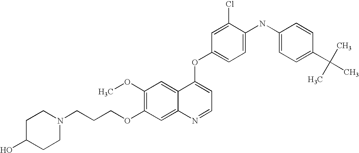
C1(Cl)=CC(OC2=CC=NC3=CC(OCCCN4CCC(O)CC4)=C(OC)C=C23)=CC=C1NC1=CC=C(C(C)(C)C)C=C1
